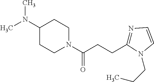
N1=C(CCC(N2CCC(N(C)C)CC2)=O)N(CCC)C=C1
